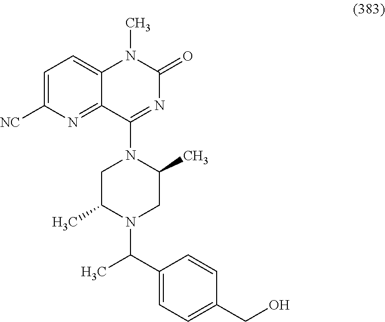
C1=CC(C(C)N2C(C)CN(C3=NC(=O)N(C)C4=CC=C([NC])N=C34)C(C)C2)=CC=C1CO
